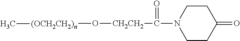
[(OCH2CH2)n](O[CH2CH2]C(=O)N1CCC(=O)CC1)C
